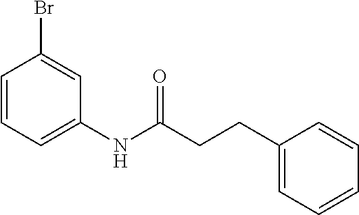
C1=CC=C(NC(CCC2=CC=CC=C2)=O)C=C1Br
